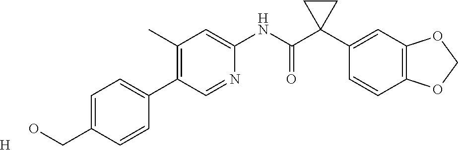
C1=C(CO)C=CC(C2=C(C)C=C(NC(C3(C4=CC5=C(C=C4)OCO5)CC3)=O)N=C2)=C1.[H]
